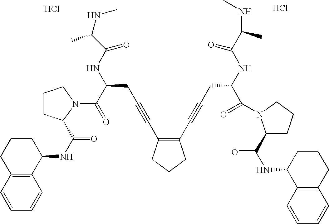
C1(C#CCC(NC(=O)C(C)NC)C(=O)N2C(C(=O)NC3C4=C(CCC3)C=CC=C4)CCC2)=C(C#CCC(NC(=O)C(NC)C)C(=O)N2CCCC2C(=O)NC2CCCC3=C2C=CC=C3)CCC1.Cl.Cl
